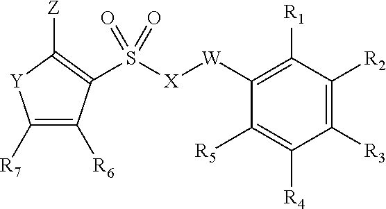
C1([R7])=C([R6])C(S([X][W]C2=C([R1])C([R2])=C([R3])C([R4])=C2[R5])(=O)=O)=C([Z])[Y]1
